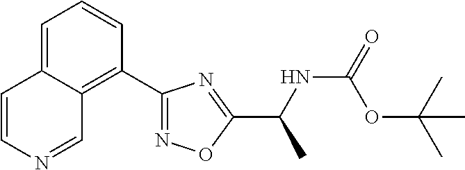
C1=C2C(=C(C3=NOC(C(NC(=O)OC(C)(C)C)C)=N3)C=C1)C=NC=C2
